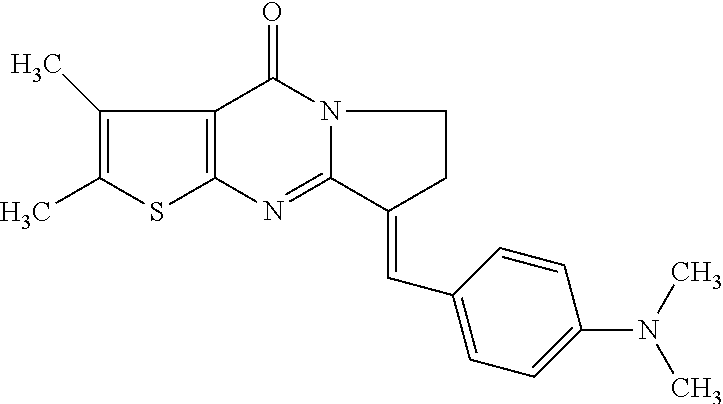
C12=C(N=C3N(C1=O)CCC3=CC1=CC=C(N(C)C)C=C1)SC(C)=C2C
